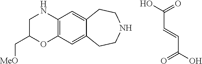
C(C=CC(O)=O)(O)=O.C1NC2=C(OC1C[MeO])C=C1C(=C2)CCNCC1
